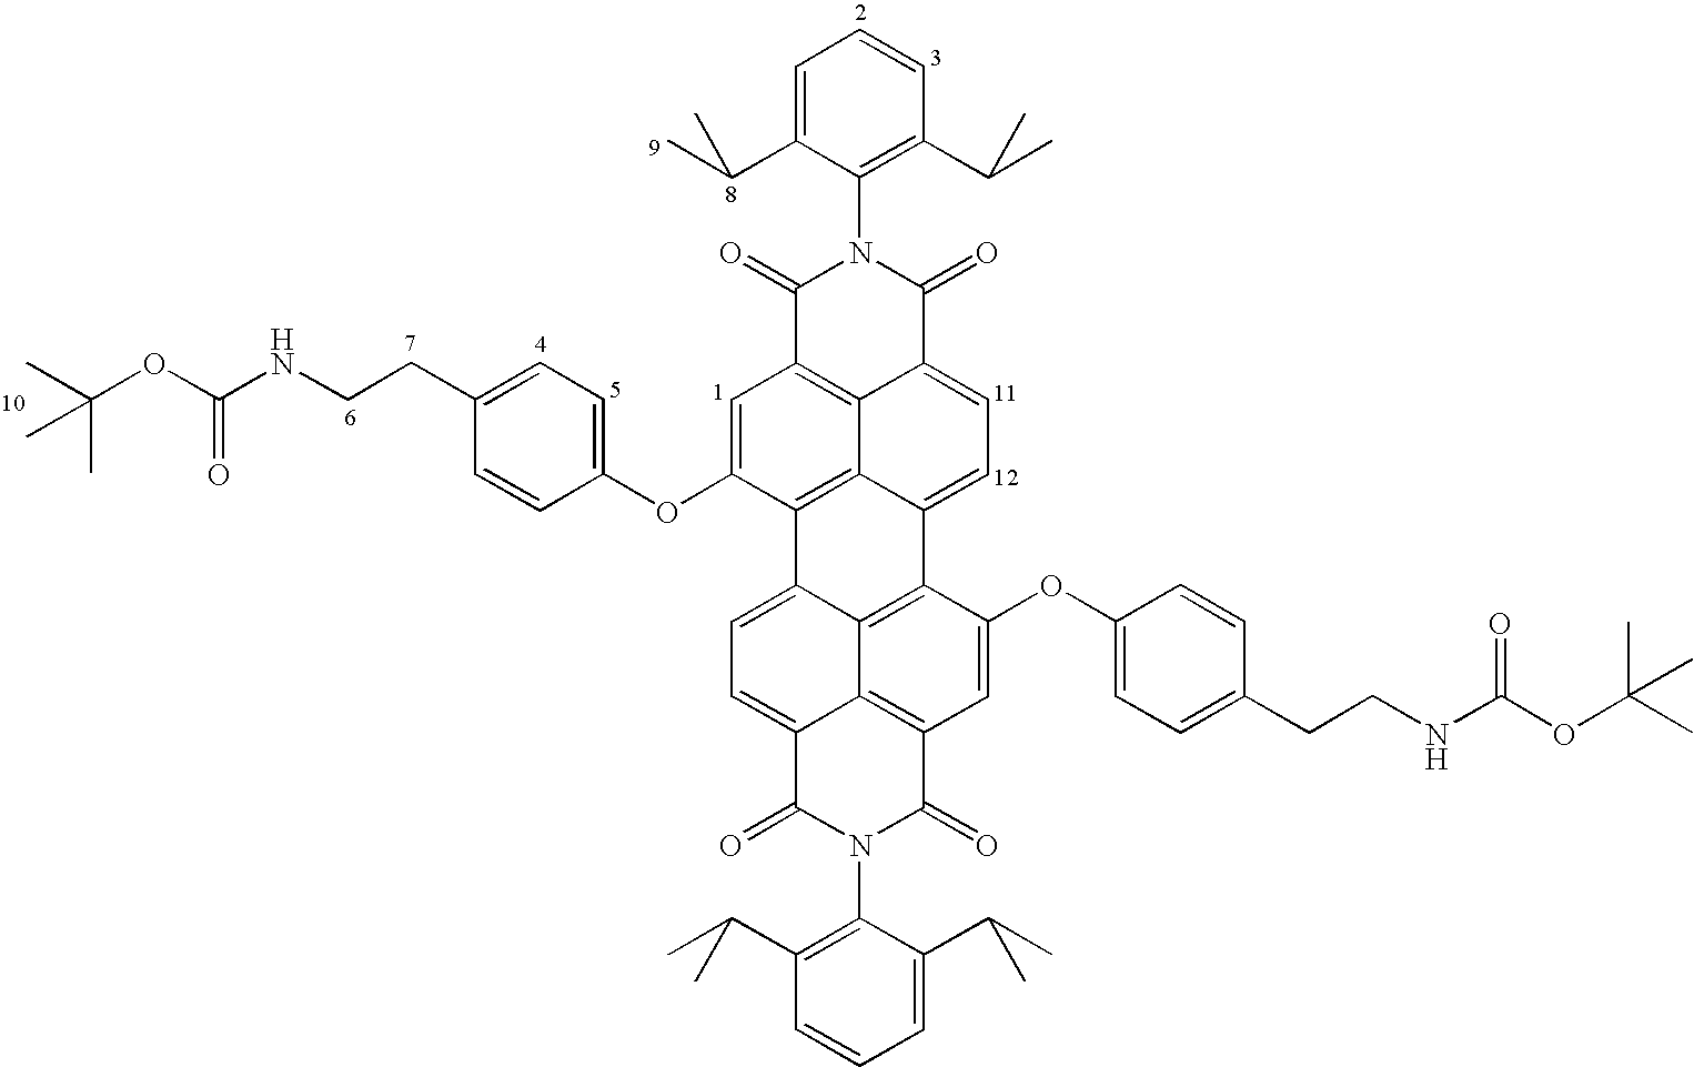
C1=C(C(C)C)C(N2C(=O)C3=C4C(=CC=C5C4=C(C(OC4=CC=C(CCNC(=O)OC(C)(C)C)C=C4)=C3)C3=CC=C4C6=C(C=C(OC7=CC=C(CCNC(=O)OC(C)(C)C)C=C7)C5=C36)C(=O)N(C3=C(C(C)C)C=CC=C3C(C)C)C4=O)C2=O)=C(C(C)C)C=C1
